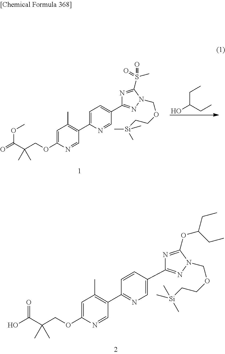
OC(CC)CC.C1=NC(C2=C(C)C=C(OCC(C(=O)OC)(C)C)N=C2)=CC=C1C1=NN(COCC[Si](C)(C)C)C(S(C)(=O)=O)=N1.C1=C(C2=NN(COCC[Si](C)(C)C)C(OC(CC)CC)=N2)C=CC(C2=C(C)C=C(OCC(C(O)=O)(C)C)N=C2)=N1
